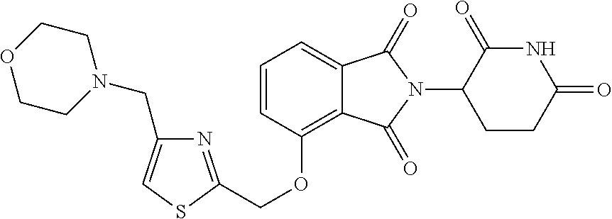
C1(OCC2=NC(CN3CCOCC3)=CS2)=C2C(=CC=C1)C(=O)N(C1CCC(=O)NC1=O)C2=O
